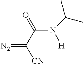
[CN]C(C(N([H])C(C)C)=O)=[N2]
